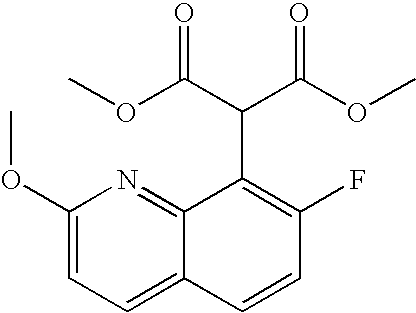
C1(OC)=CC=C2C(=N1)C(C(C(OC)=O)C(OC)=O)=C(F)C=C2
